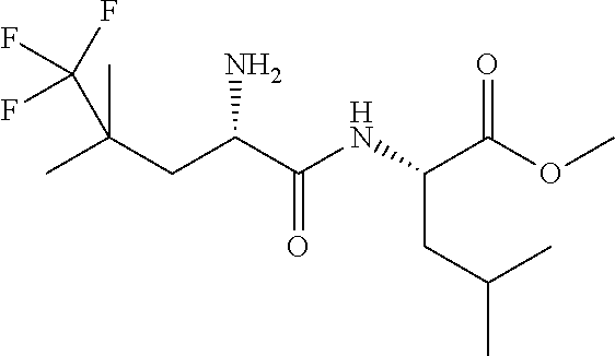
FC(C(C)(CC(C(NC(C(OC)=O)CC(C)C)=O)N)C)(F)F
